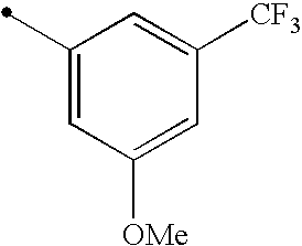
C1(C)=CC([OMe])=CC([CF3])=C1
